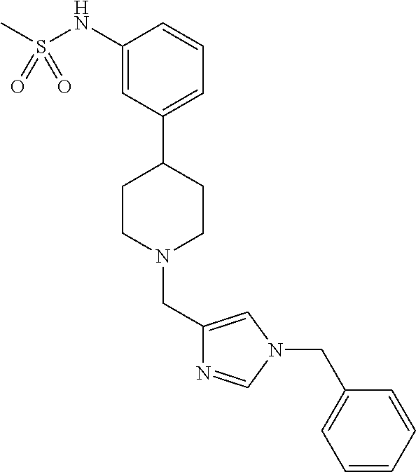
C1(NS(C)(=O)=O)=CC(C2CCN(CC3=CN(CC4=CC=CC=C4)C=N3)CC2)=CC=C1
